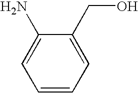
NC1=CC=CC=C1CO
